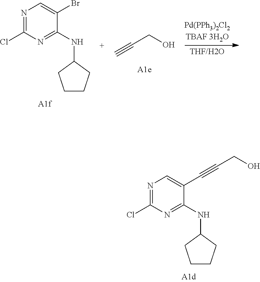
N1=C(Cl)N=C(NC2CCCC2)C(C#CCO)=C1.N1=C(Cl)N=C(NC2CCCC2)C(Br)=C1.C(CO)#C
